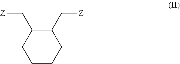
C1CCCC(C[Z])C1C[Z]
